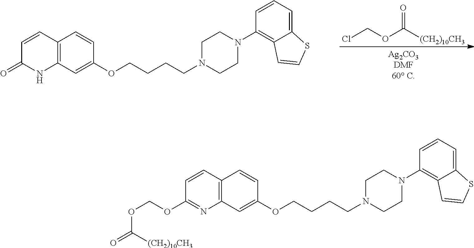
C12=C(C=C(OCCCCN3CCN(C4=C5C(=CC=C4)SC=C5)CC3)C=C1)N=C(OCOC(=O)[(CH2)10CH3])C=C2.C12=C(C=C(OCCCCN3CCN(C4=C5C(=CC=C4)SC=C5)CC3)C=C1)NC(=O)C=C2.ClCOC([(CH2)10CH3])=O
